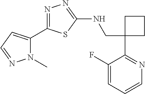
C1(CNC2=NN=C(C3=CC=NN3C)S2)(C2=NC=CC=C2F)CCC1
